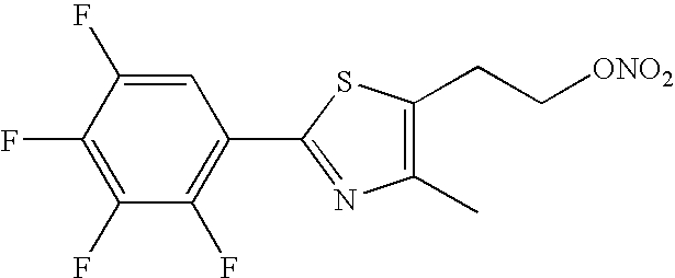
C1(C2=NC(C)=C(CC[ONO2])S2)=C(F)C(F)=C(F)C(F)=C1
